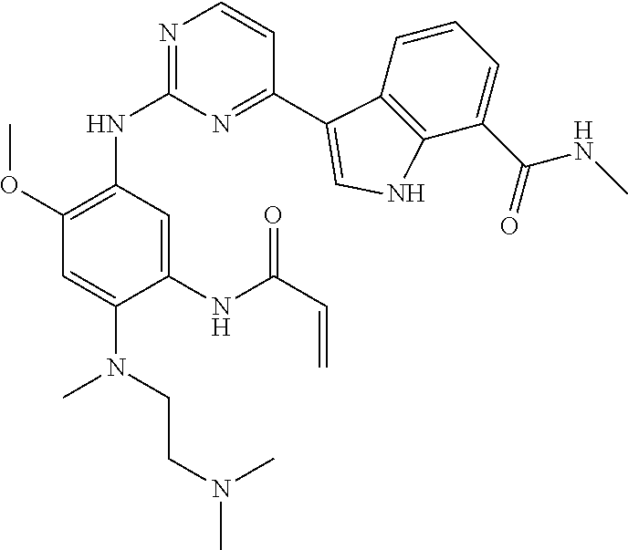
C1(NC(C=C)=O)=CC(NC2=NC=CC(C3=CNC4=C3C=CC=C4C(=O)NC)=N2)=C(OC)C=C1N(C)CCN(C)C
